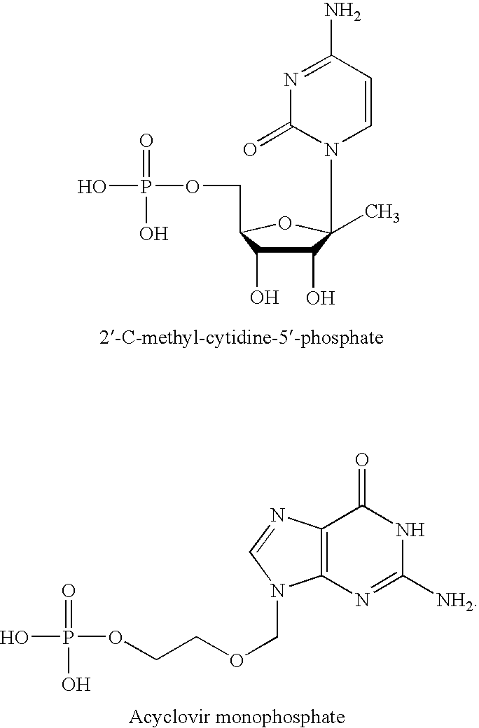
C1=CC(N)=NC(=O)N1C1(C)C(O)C(O)C(COP(O)(=O)O)O1.C1([NH2])=NC2=C(C(=O)N1)N=CN2COCCOP(O)(=O)O
